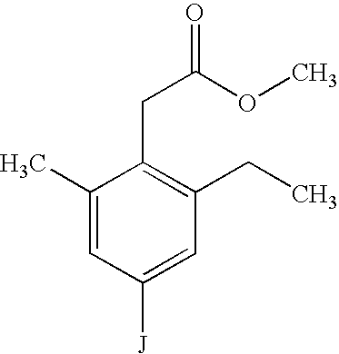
C1(C)=CC([J])=CC(CC)=C1CC(=O)OC
